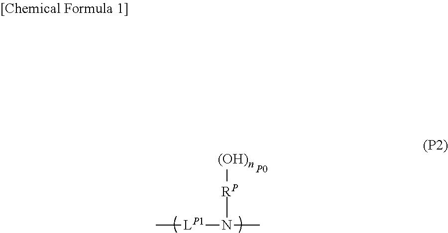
[(OH)n][RP]N([LP1]C)C.[P0]
